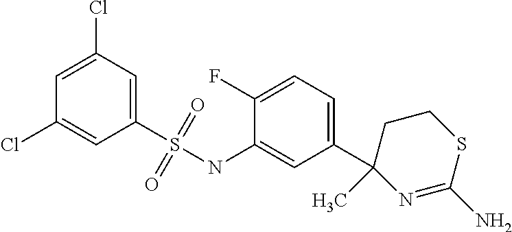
C1(S(=O)(=O)NC2=CC(C3(C)N=C(N)SCC3)=CC=C2F)=CC(Cl)=CC(Cl)=C1
